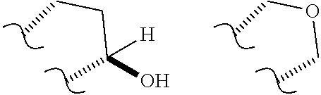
C(O)(CCC)(C)[H].C(OCC)C
